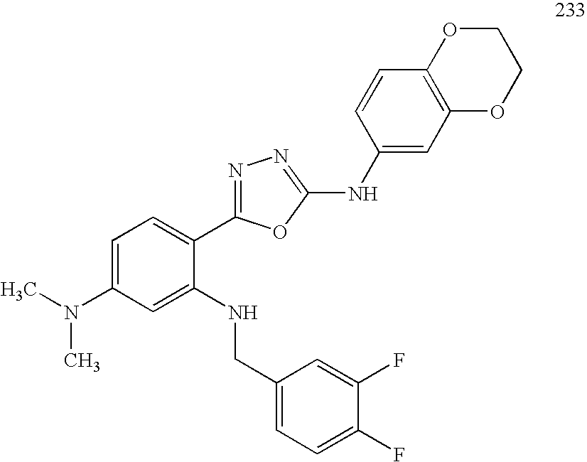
C1=C(N(C)C)C=C(NCC2=CC=C(F)C(F)=C2)C(C2=NN=C(NC3=CC4=C(C=C3)OCCO4)O2)=C1
